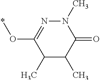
N1=C(O*)C(C)C(C)C(=O)N1C
